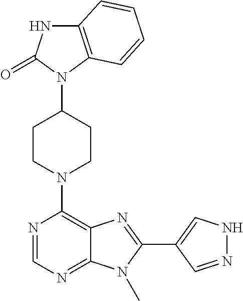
C12=C(C=CC=C1)N(C1CCN(C3=C4C(=NC=N3)N(C)C(C3=CNN=C3)=N4)CC1)C(=O)N2
